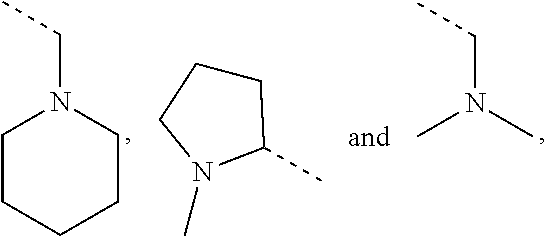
CCN1CCCCC1.CN(C)CC.C1CCN(C)C1C
